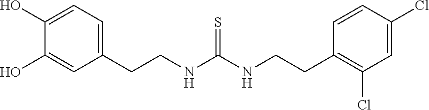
C1(CCNC(NCCC2=C(Cl)C=C(Cl)C=C2)=S)=CC=C(O)C(O)=C1
